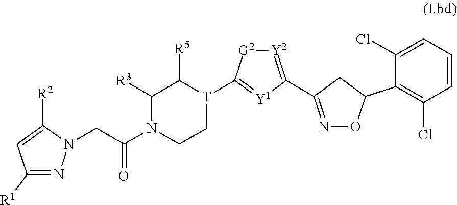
C1([R1])=NN(CC(N2CC[T](C3=[Y1]C(C4=NOC(C5=C(Cl)C=CC=C5Cl)C4)=[Y2][G2]3)C([R5])C2[R3])=O)C([R2])=C1
